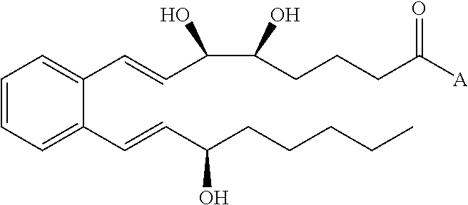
C1=CC=C(C=CC(CCCCC)O)C(C=CC(C(CCCC([A])=O)O)O)=C1
